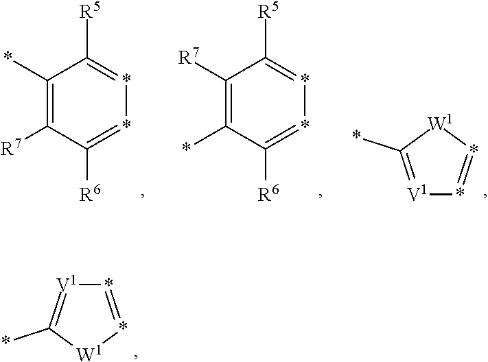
[V1]1=C(*)[W1]*=*1.C1(*)=C([R7])C([R5])=**=C1[R6].C1(*)=C([R7])C([R6])=**=C1[R5].[V1]1=C(*)[W1]*=*1
